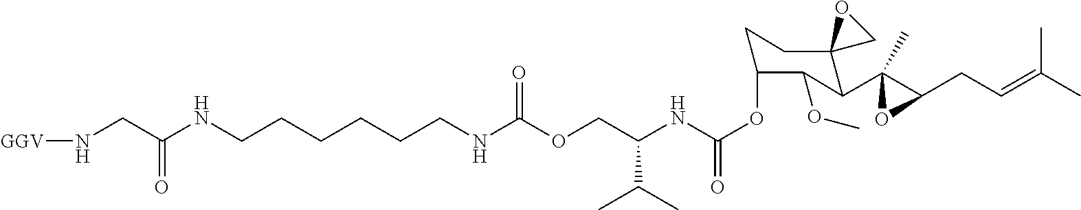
O(CC(NC(OC1CCC2(C(C3(C)C(CC=C(C)C)O3)C1OC)CO2)=O)C(C)C)C(NCCCCCCNC(CN[GGV])=O)=O
